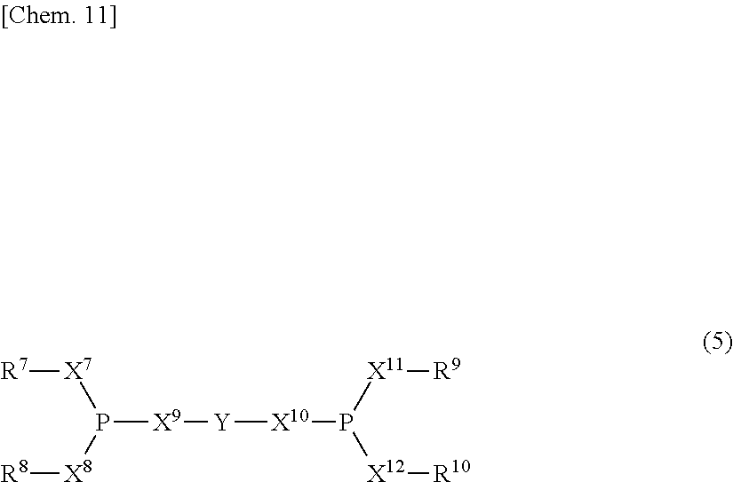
P([X9][Y][X10]P([X12][R10])[X11][R9])([X8][R8])[X7][R7]
